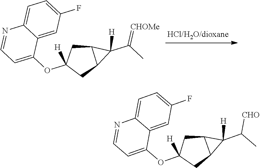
C1(OC2([H])CC3C(C2)C3(C(C)=[CHOMe])[H])=CC=NC2=CC=C(F)C=C12.C1(OC2([H])CC3C(C2)C3(C(C)[CHO])[H])=CC=NC2=CC=C(F)C=C12
